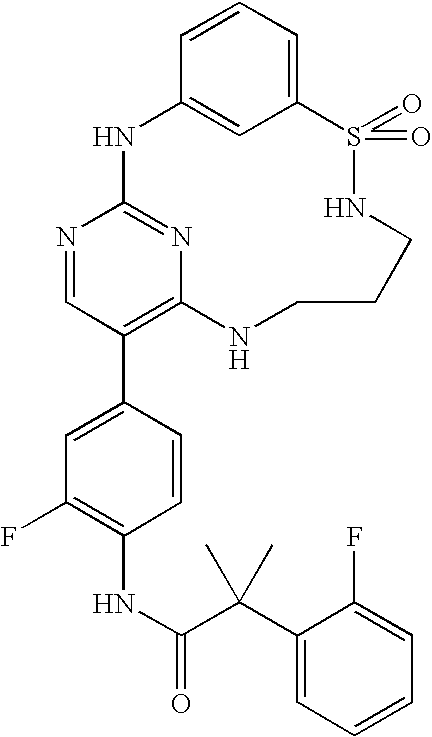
C12=CC=CC(=C1)NC1=NC(=C(C3=CC(F)=C(NC(=O)C(C4=CC=CC=C4F)(C)C)C=C3)C=N1)NCCCNS2(=O)=O
